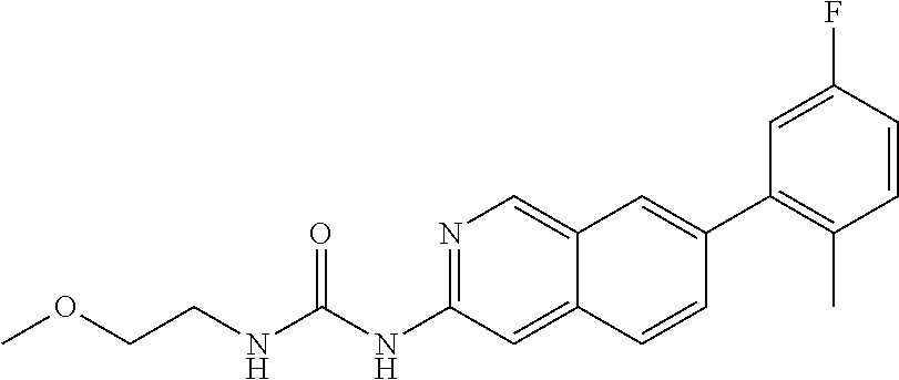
C1(C2=CC3=CN=C(NC(=O)NCCOC)C=C3C=C2)=C(C)C=CC(F)=C1
